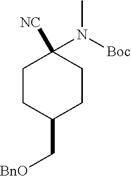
C1CC(C[BnO])CCC1([NC])N([Boc])C
